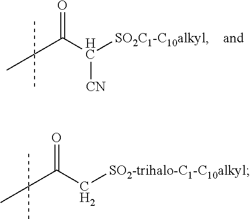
C(C(C([CN])[SO2C1-C10alkyl])=O)(C)(C)C.C(C(C[SO2-trihalo-C1-C10alkyl])=O)(C)(C)C
